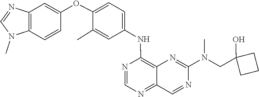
C1=NC(NC2=CC=C(OC3=CC4=C(N(C)C=N4)C=C3)C(C)=C2)=C2N=C(N(C)CC3(O)CCC3)N=CC2=N1
